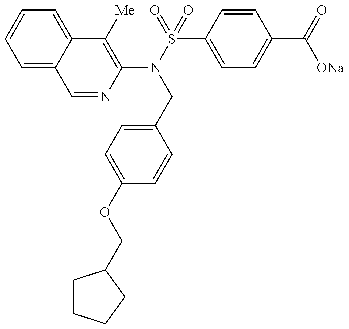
C1=NC(N(S(=O)(=O)C2=CC=C(C(=O)[ONa])C=C2)CC2=CC=C(OCC3CCCC3)C=C2)=C([Me])C2=CC=CC=C12
